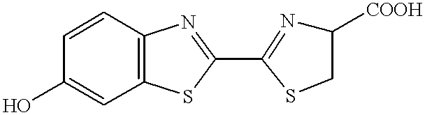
C1(O)=CC2=C(C=C1)N=C(C1=NC([COOH])CS1)S2
